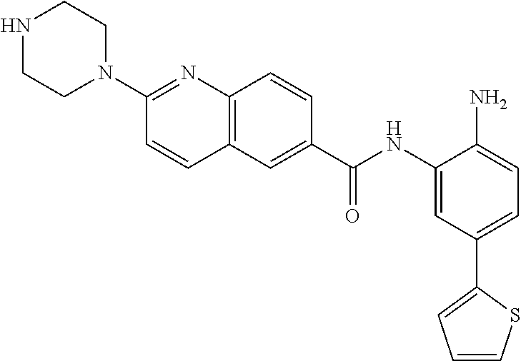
C1N(C2=NC3=C(C=C2)C=C(C(NC2=CC(C4=CC=CS4)=CC=C2N)=O)C=C3)CCNC1
